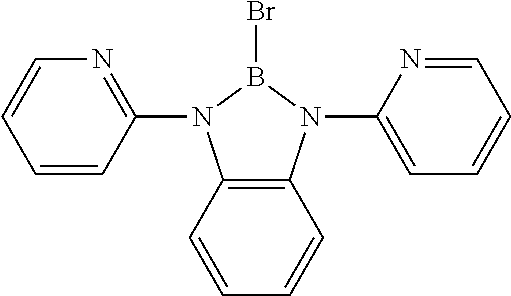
C1=CC(N2C3=C(N(C4=CC=CC=N4)B2Br)C=CC=C3)=NC=C1
